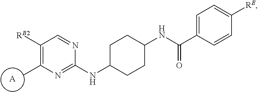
C1([RB2])=C(C)N=C(NC2CCC(NC(C3=CC=C([RE])C=C3)=O)CC2)N=C1.[A]
